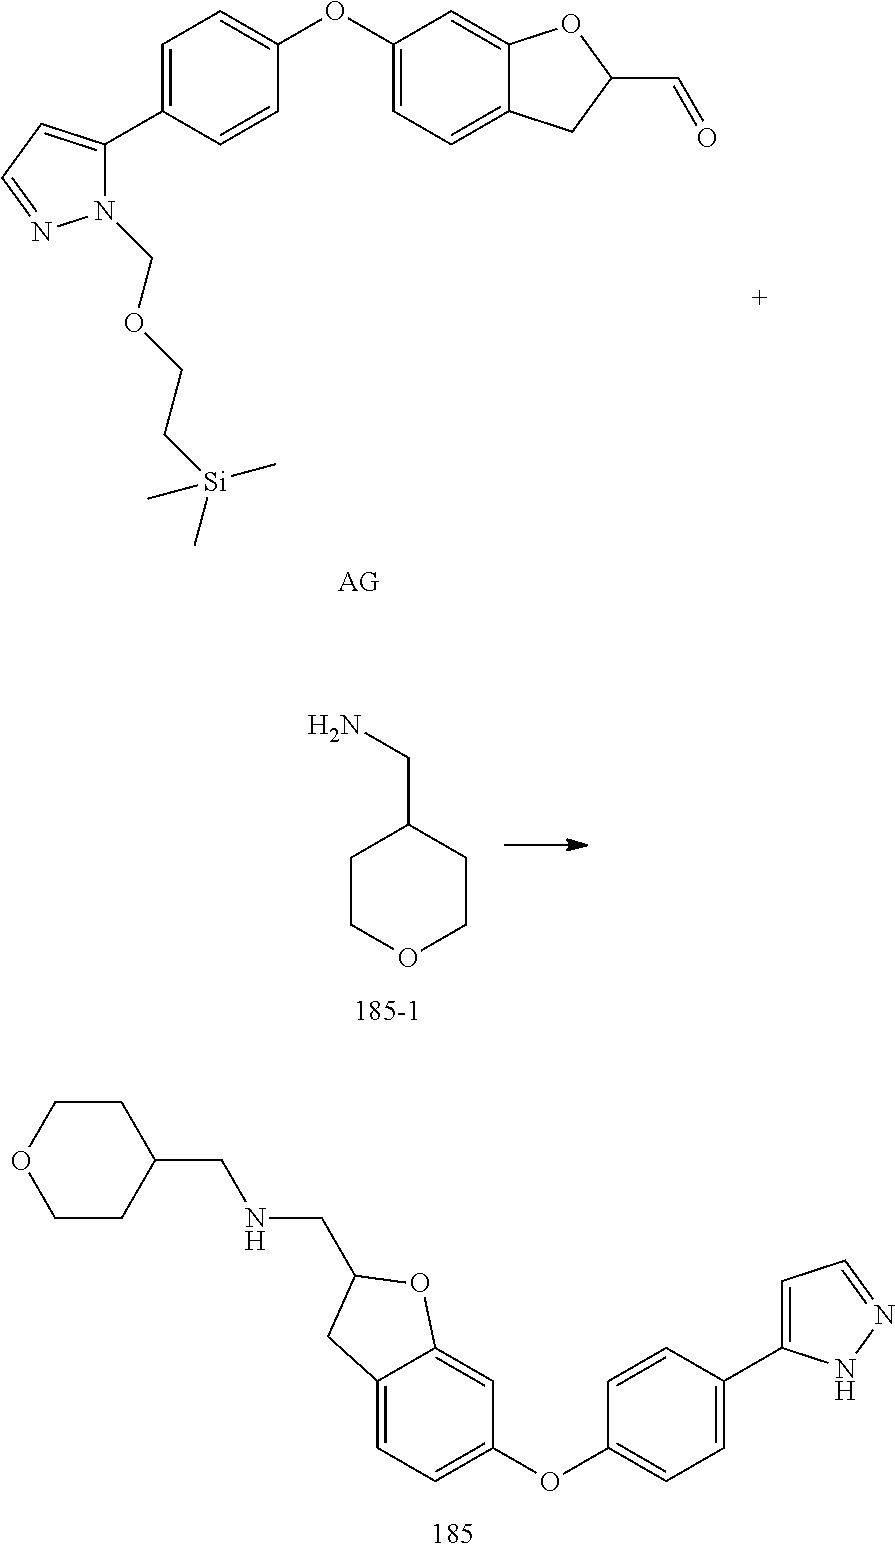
C1=C(C2=CC=NN2COCC[Si](C)(C)C)C=CC(OC2=CC=C3C(=C2)OC(C=O)C3)=C1.[AG].C1COCCC1CN.C1=C2C(=CC(OC3=CC=C(C4=CC=NN4)C=C3)=C1)OC(CNCC1CCOCC1)C2
